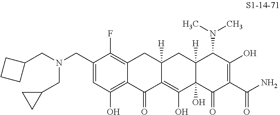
C1(CN(CC2CCC2)CC2CC2)=CC(O)=C2C(=C1F)CC1([H])C(=C(O)C3(O)C([H])(C1)C(N(C)C)C(O)=C(C(N)=O)C3=O)C2=O
